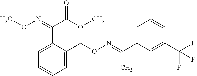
C1=C(CON=C(C2=CC=CC(C(F)(F)F)=C2)C)C(C(=NOC)C(OC)=O)=CC=C1
